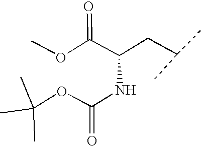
COC(C(CC(C)C)NC(OC(C)(C)C)=O)=O
